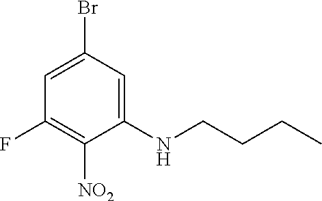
C1(NCCCC)=CC(Br)=CC(F)=C1[NO2]
